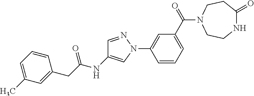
C1=NN(C2=CC(C(=O)N3CCC(=O)NCC3)=CC=C2)C=C1NC(CC1=CC(C)=CC=C1)=O
